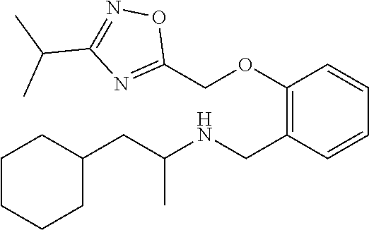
C1(CC(NCC2=C(OCC3=NC(C(C)C)=NO3)C=CC=C2)C)CCCCC1
